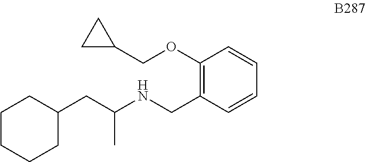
C1(OCC2CC2)=C(CNC(C)CC2CCCCC2)C=CC=C1
